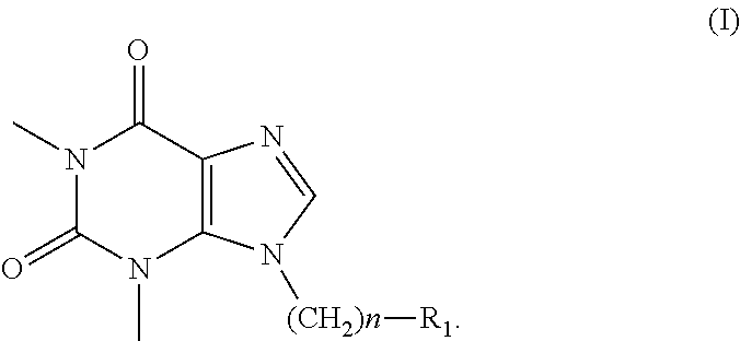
N1(C)C(=O)N(C)C2=C(C1=O)N=CN2[(CH2)n][R1]
